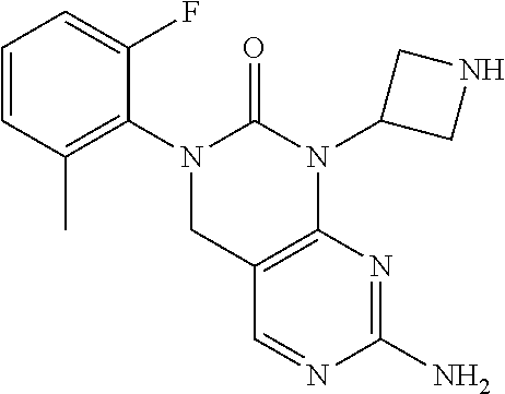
C1=CC(C)=C(N2C(=O)N(C3CNC3)C3=C(C2)C=NC(N)=N3)C(F)=C1
